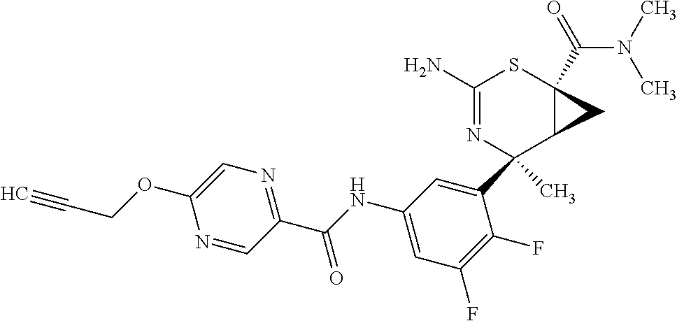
C1(C2(C)N=C(N)SC3(C(N(C)C)=O)C2C3)=CC(NC(C2=NC=C(OCC#C)N=C2)=O)=CC(F)=C1F
